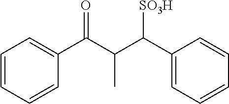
C1=CC=CC(C(C(C(C2=CC=CC=C2)[SO3H])C)=O)=C1
